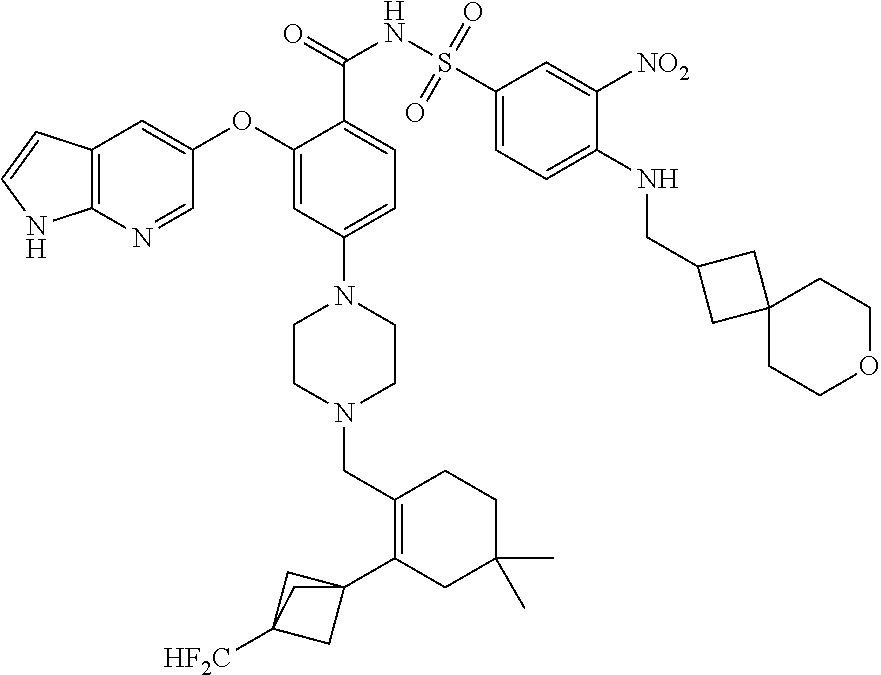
C1(OC2=CC3=C(N=C2)NC=C3)=CC(N2CCN(CC3=C(C45CC([HF2C])(C4)C5)CC(C)(C)CC3)CC2)=CC=C1C(=O)NS(C1=CC=C(NCC2CC3(C2)CCOCC3)C([NO2])=C1)(=O)=O
